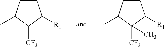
C1CC(C)C([CF3])(C)C1[R1].C1CC(C)C([CF3])C1[R1]
